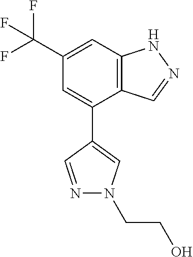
C12=C(C=C(C(F)(F)F)C=C1C1=CN(CCO)N=C1)NN=C2
